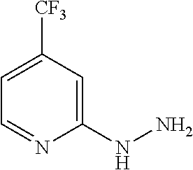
C1(NN)=CC([CF3])=CC=N1
